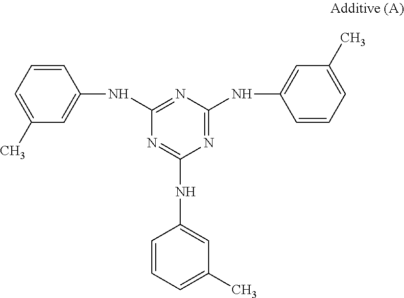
C1=C(NC2=NC(NC3=CC(C)=CC=C3)=NC(NC3=CC(C)=CC=C3)=N2)C=CC=C1C
